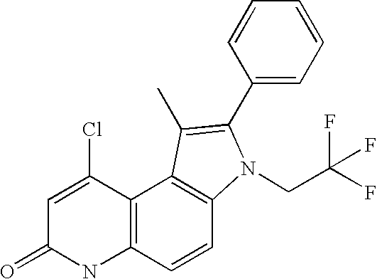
C1=C(Cl)C2=C(NC1=O)C=CC1=C2C(C)=C(C2=CC=CC=C2)N1CC(F)(F)F
